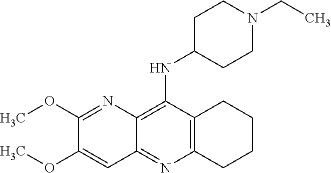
C12=C(C(NC3CCN(CC)CC3)=C3C(=N1)C=C(OC)C(OC)=N3)CCCC2
